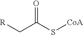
[R]CC(S[CoA])=O
